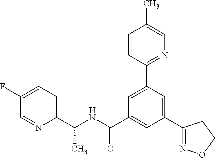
C1(C(NC(=O)C2=CC(C3=NOCC3)=CC(C3=NC=C(C)C=C3)=C2)C)=CC=C(F)C=N1
